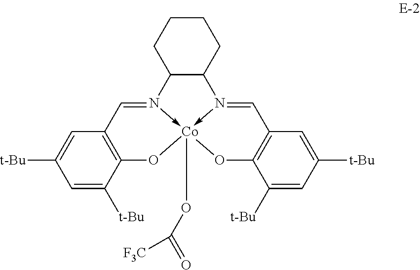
C1=C([t-Bu])C2=C(C=C1[t-Bu])C=N1->[Co]3(OC(=O)[F3C])(-N(=CC4=C(C([t-Bu])=CC([t-Bu])=C4)O3)C3C1CCCC3)O2
